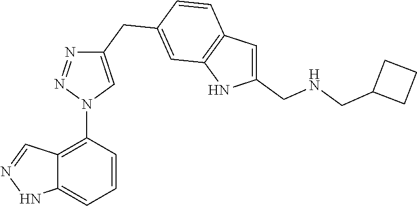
C12=C(N3C=C(CC4=CC5=C(C=C4)C=C(CNCC4CCC4)N5)N=N3)C=CC=C1NN=C2
